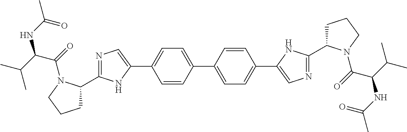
C1C(C2=NC=C(C3=CC=C(C4=CC=C(C5=CN=C(C6CCCN6C(=O)C(C(C)C)NC(C)=O)N5)C=C4)C=C3)N2)N(C(=O)C(C(C)C)NC(C)=O)CC1
